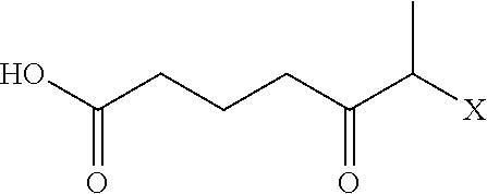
OC(CCCC(C([X])C)=O)=O
